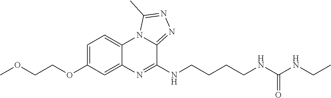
C1=C(OCCOC)C=C2C(=C1)N1C(=NN=C1C)C(NCCCCNC(NCC)=O)=N2
